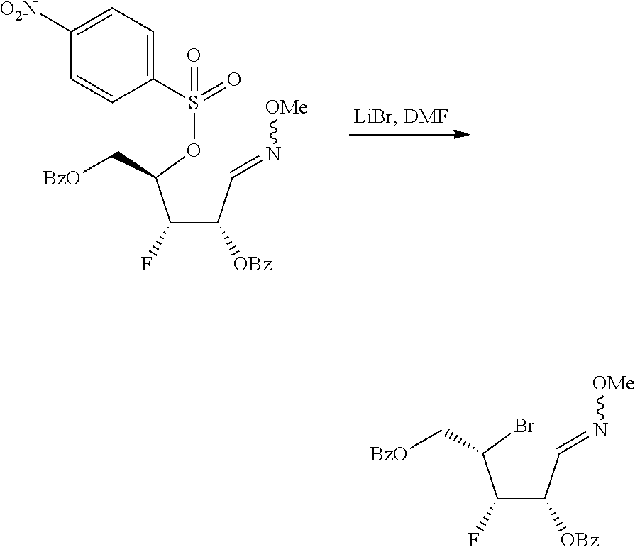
C(C(C=N[OMe])[OBz])(C(OS(=O)(C1=CC=C([O2N])C=C1)=O)C[BzO])F.C(C(C=N[OMe])[OBz])(C(Br)C[BzO])F
